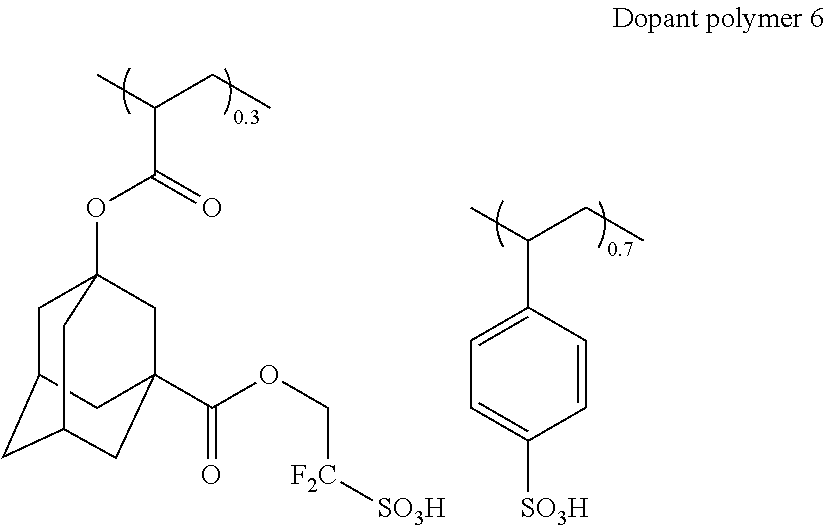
CC(CC)C1=CC=C([SO3H])C=C1.CC(CC)C(=O)OC12CC3CC(CC(C(OC[F2C][SO3H])=O)(C1)C3)C2
